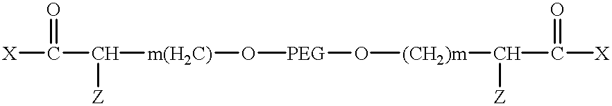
[X]C(C([m(H2C)]O[PEG]O[(CH2)m]C([Z])C(=O)[X])[Z])=O
